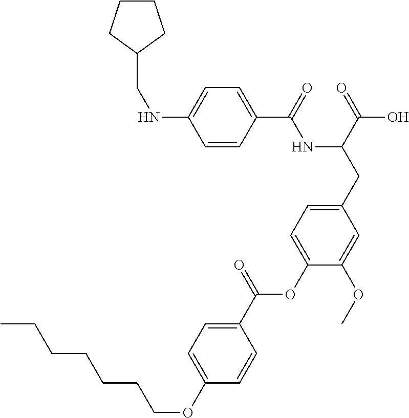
C1=CC(C(=O)NC(CC2=CC=C(OC(C3=CC=C(OCCCCCCC)C=C3)=O)C(OC)=C2)C(=O)O)=CC=C1NCC1CCCC1
